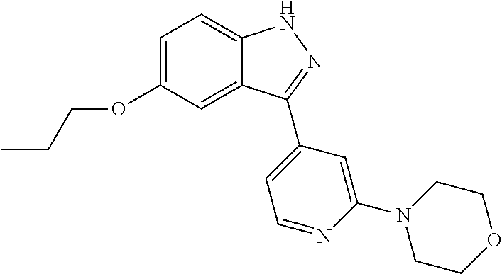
C1=C(OCCC)C=C2C(=C1)NN=C2C1=CC=NC(N2CCOCC2)=C1
